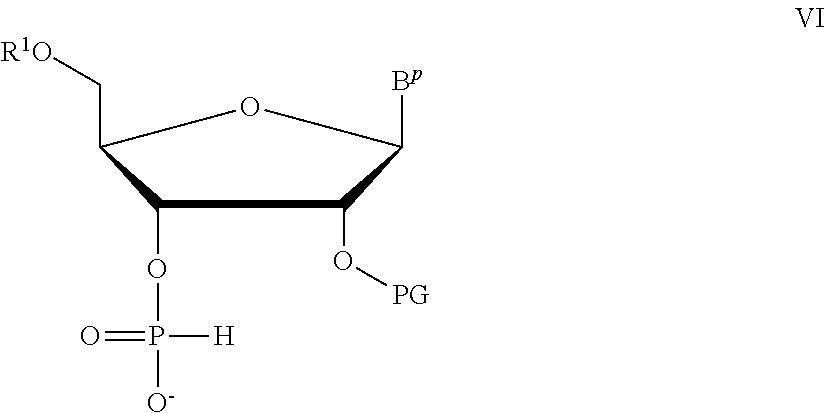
C1(OP(=O)([O-])[H])C(C[R1O])OC([Bp])C1O[PG]
